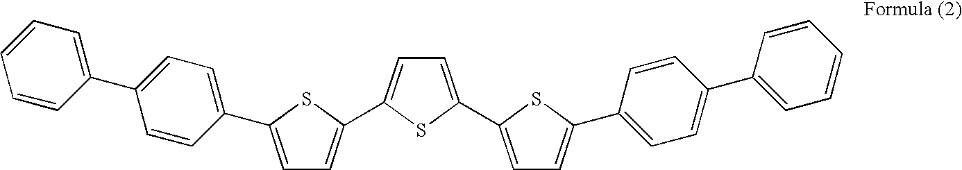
C1=C(C2=CC=C(C3=CC=C(C4=CC=CC=C4)C=C3)S2)SC(C2=CC=C(C3=CC=C(C4=CC=CC=C4)C=C3)S2)=C1
